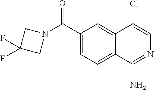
C1C(F)(F)CN1C(C1=CC=C2C(=C1)C(Cl)=CN=C2N)=O
